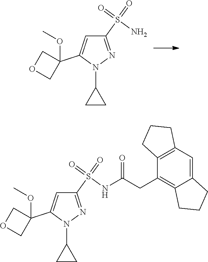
N1(C2CC2)N=C(S(N)(=O)=O)C=C1C1(OC)COC1.N1(C2CC2)N=C(S(NC(CC2=C3C(=CC4=C2CCC4)CCC3)=O)(=O)=O)C=C1C1(OC)COC1
